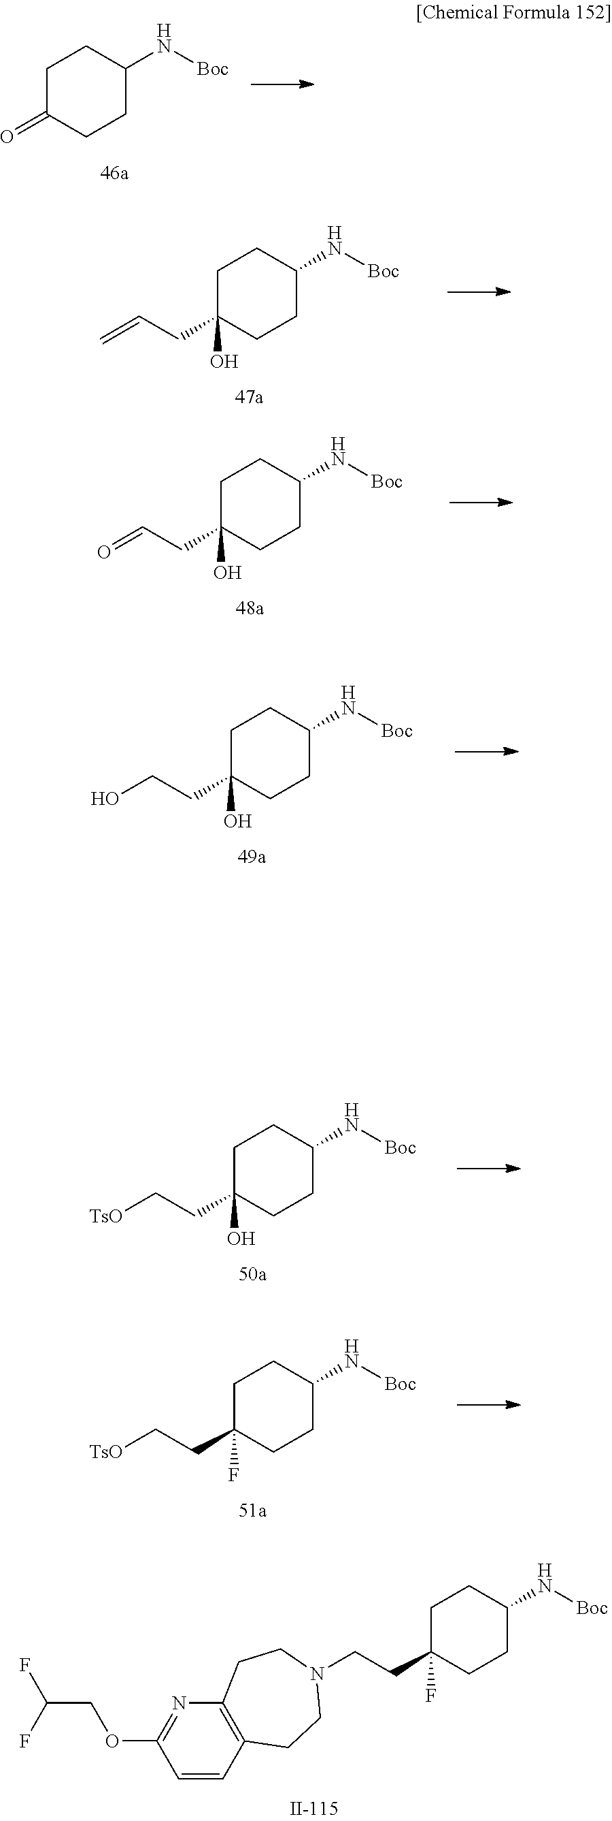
FC(COC1=NC2=C(C=C1)CCN(CCC1(F)CCC(N[Boc])CC1)CC2)F.O=C1CCC(N[Boc])CC1.C=CCC1(O)CCC(N[Boc])CC1.O=CCC1(O)CCC(N[Boc])CC1.OCCC1(O)CCC(N[Boc])CC1.[TsO]CCC1(O)CCC(N[Boc])CC1.[TsO]CCC1(F)CCC(N[Boc])CC1
